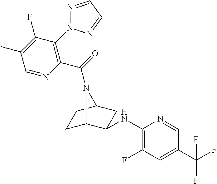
C1C2N(C(=O)C3=C(N4N=CC=N4)C(F)=C(C)C=N3)C(CC2NC2=C(F)C=C(C(F)(F)F)C=N2)C1
